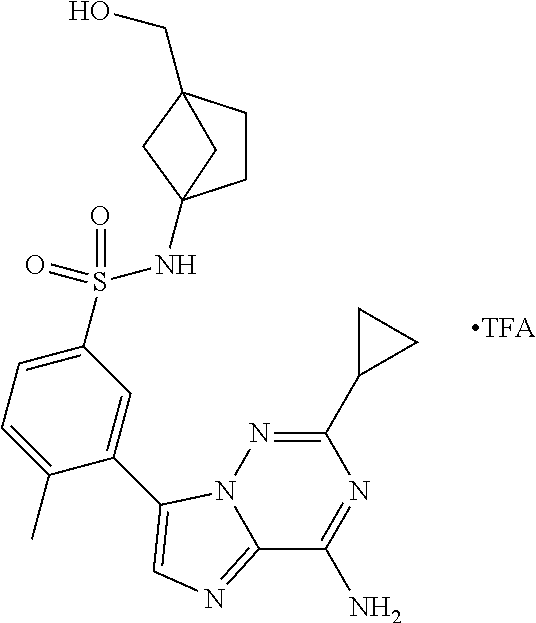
C12=NC=C(C3=CC(S(=O)(=O)NC45CCC(CO)(C4)C5)=CC=C3C)N1N=C(C1CC1)N=C2N
